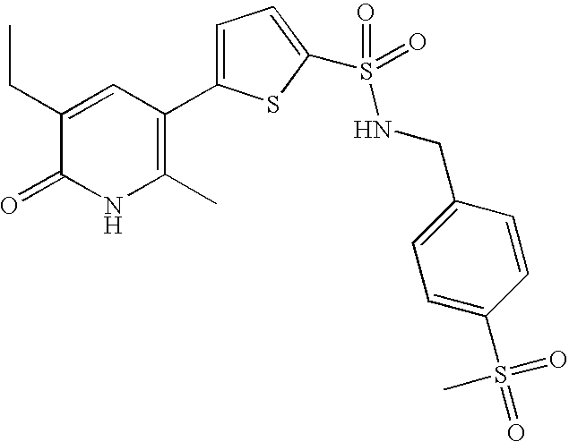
C1(CC)=CC(C2=CC=C(S(NCC3=CC=C(S(C)(=O)=O)C=C3)(=O)=O)S2)=C(C)NC1=O
